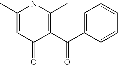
C1(C)=CC(=O)C(C(C2=CC=CC=C2)=O)=C(C)N1
